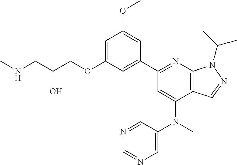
C(O)(CNC)COC1=CC(OC)=CC(C2=NC3=C(C(N(C4=CN=CN=C4)C)=C2)C=NN3C(C)C)=C1
